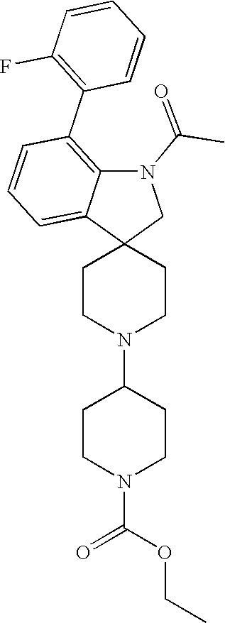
C1CN(C2CCN(C(OCC)=O)CC2)CCC12CN(C(=O)C)C1=C(C3=C(F)C=CC=C3)C=CC=C21
